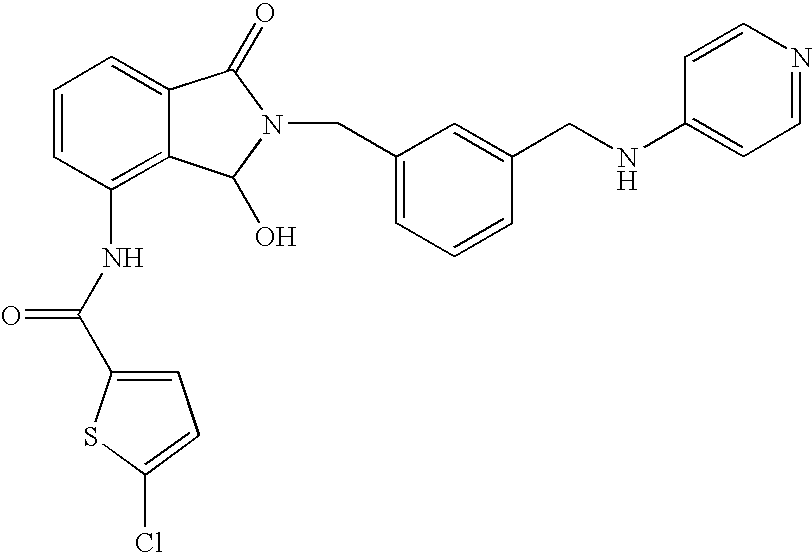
C1=C2C(=C(NC(C3=CC=C(Cl)S3)=O)C=C1)C(O)N(CC1=CC=CC(CNC3=CC=NC=C3)=C1)C2=O
